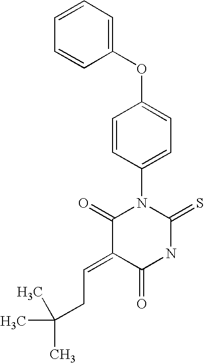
O=C1C(=CCC(C)(C)C)C(=O)N(C2=CC=C(OC3=CC=CC=C3)C=C2)C(=S)N1
